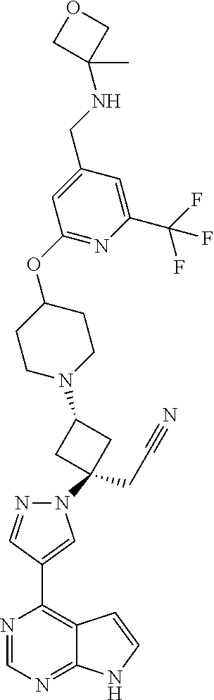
N1=CN=C2C(=C1C1=CN(C3(CC#N)CC(N4CCC(OC5=NC(C(F)(F)F)=CC(CNC6(C)COC6)=C5)CC4)C3)N=C1)C=CN2
